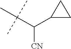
C(C(C1CC1)[CN])(C)(C)C
